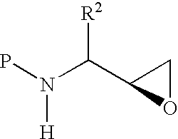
PN(C(C1OC1)[R2])[H]
